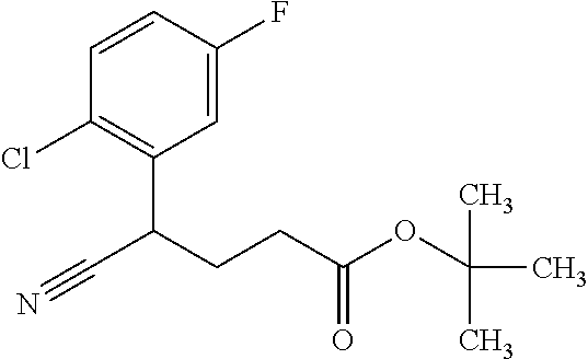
C1=CC(F)=CC(C(CCC(OC(C)(C)C)=O)C#N)=C1Cl
